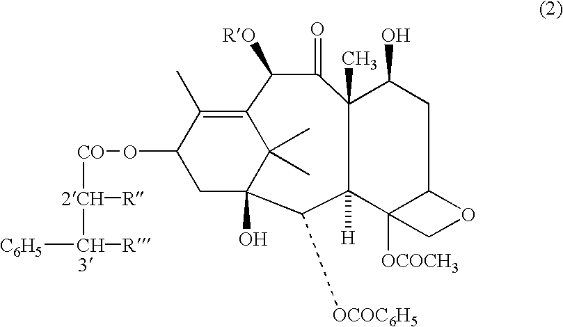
[CO]([2CH](C([C6H5])[R])[R])OC1CC2(O)C(C)(C)C(=C1C)C([RO])C(=O)C1(C)C([H])(C2[OCOC6H5])C2([OCOCH3])C(CC1O)OC2
